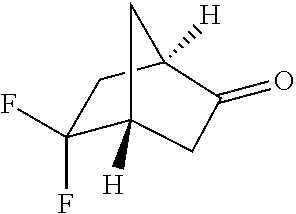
C1(F)(F)C2([H])CC(=O)C([H])(C1)C2
